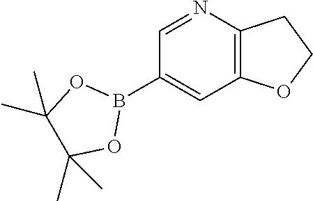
C12=C(N=CC(B3OC(C)(C)C(C)(C)O3)=C1)CCO2
